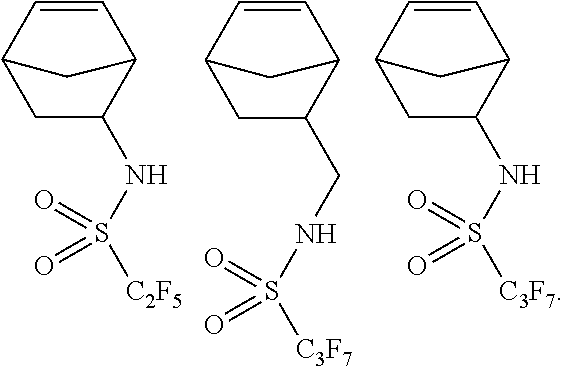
C1=CC2C(CNS([C3F7])(=O)=O)CC1C2.C1=CC2C(NS([C2F5])(=O)=O)CC1C2.C1=CC2C(NS([C3F7])(=O)=O)CC1C2
